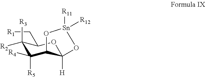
C1([R3])([R2])C([R4])([R5])C2C([H])(OC1C[R1])O[Sn]([R11])([R12])O2
